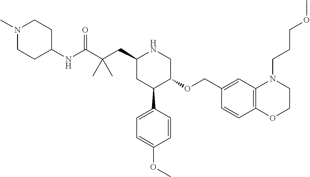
C1(CC(C(NC2CCN(C)CC2)=O)(C)C)CC(C2=CC=C(OC)C=C2)C(OCC2=CC3=C(C=C2)OCCN3CCCOC)CN1
